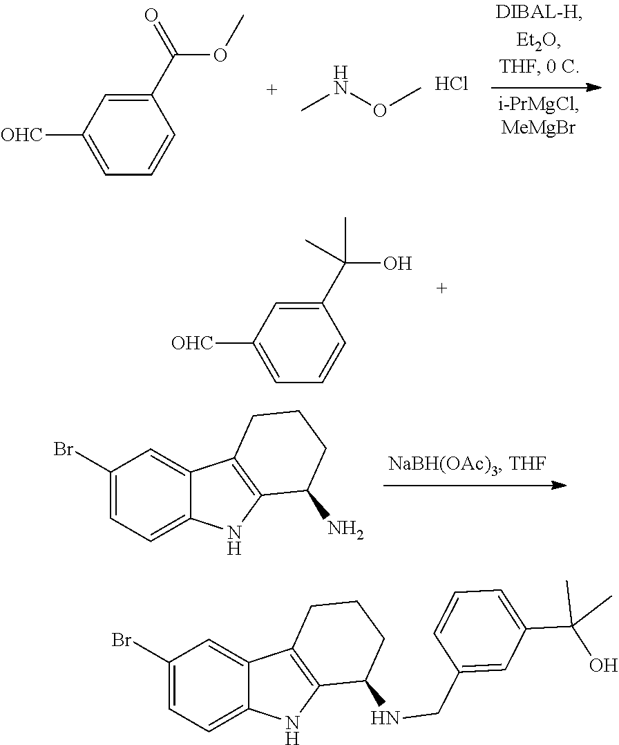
C1=C2C3=C(C(N)CCC3)NC2=CC=C1Br.C1=C(C(=O)OC)C=CC=C1[OHC].CNOC.Cl.C1=C([OHC])C=C(C(O)(C)C)C=C1.C1=C(C(C)(O)C)C=C(CNC2CCCC3=C2NC2=CC=C(Br)C=C32)C=C1
